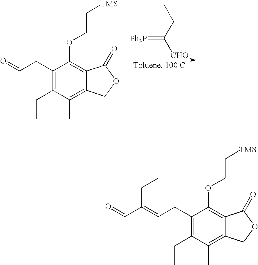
O=CCC1=C(CC)C(C)=C2C(=C1OCC[TMS])C(=O)OC2.[Ph3P]=C(CC)[CHO].C(=CCC1=C(CC)C(C)=C2C(=C1OCC[TMS])C(=O)OC2)(C=O)CC
